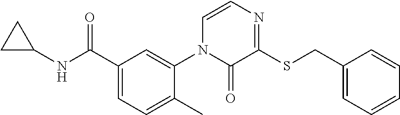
C1(NC(C2=CC=C(C)C(N3C(=O)C(SCC4=CC=CC=C4)=NC=C3)=C2)=O)CC1
